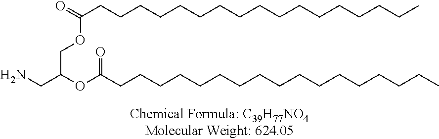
NCC(OC(CCCCCCCCCCCCCCCCC)=O)COC(CCCCCCCCCCCCCCCCC)=O
